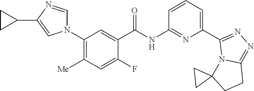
N(C(C1=CC(N2C=NC(C3CC3)=C2)=C([Me])C=C1F)=O)C1=NC(C2=NN=C3N2C2(CC3)CC2)=CC=C1
